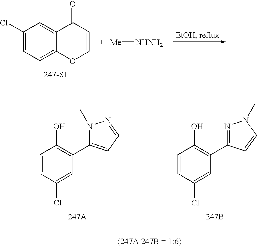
C1(Cl)=CC=C2C(=C1)C(=O)C=CO2.[247-S1].[Me][NHNH2].C1=CC(Cl)=CC(C2=CC=NN2C)=C1O.C1=CC(Cl)=CC(C2=NN(C)C=C2)=C1O.[247B]
